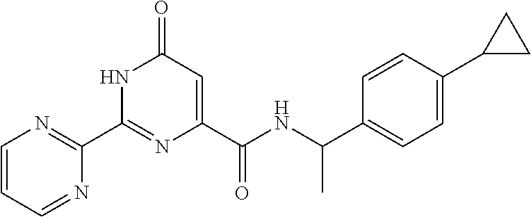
C1(C2=NC=CC=N2)=NC(C(NC(C2=CC=C(C3CC3)C=C2)C)=O)=CC(=O)N1
